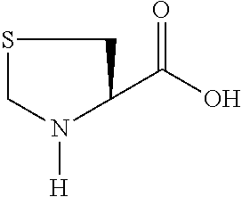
S1CN([H])C(C(O)=O)C1
